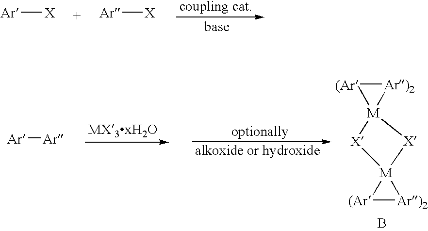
[Ar][X].[Ar][X].[Ar][Ar].[(Ar]1[Ar)2][M]12[X][M]1([X]2)[(Ar][Ar)2]1.B
